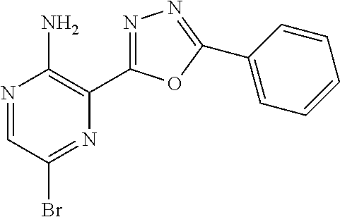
N1=CC(Br)=NC(C2=NN=C(C3=CC=CC=C3)O2)=C1N
